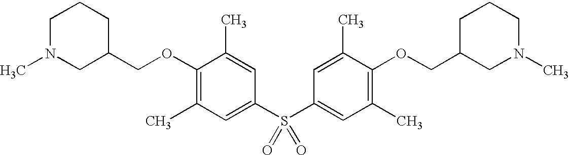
C1(OCC2CCCN(C)C2)=C(C)C=C(S(C2=CC(C)=C(OCC3CN(C)CCC3)C(C)=C2)(=O)=O)C=C1C
